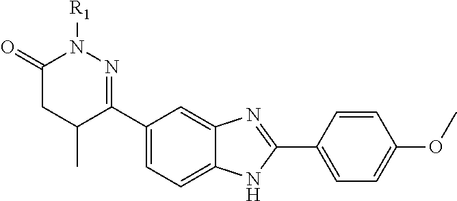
C1(=O)CC(C)C(C2=CC=C3C(=C2)N=C(C2=CC=C(OC)C=C2)N3)=NN1[R1]
